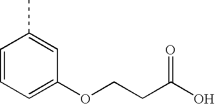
C1=CC=C(OCCC(=O)O)C=C1C
